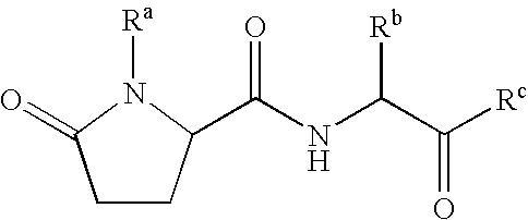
C1CC(C(NC(C([Rc])=O)[Rb])=O)N([Ra])C1=O
